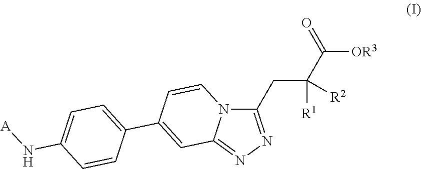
C1(CC(C([OR3])=O)([R1])[R2])=NN=C2N1C=CC(C1=CC=C(N[A])C=C1)=C2
